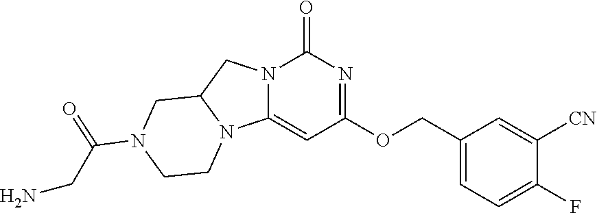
C12=CC(OCC3=CC=C(F)C([CN])=C3)=NC(=O)N1CC1N2CCN(C(CN)=O)C1
